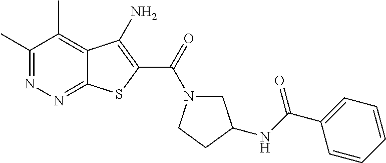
C1(C)=NN=C2C(=C1C)C(N)=C(C(=O)N1CC(NC(C3=CC=CC=C3)=O)CC1)S2
